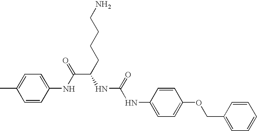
CC1=CC=C(NC(=O)C(CCCCN)NC(=O)NC2=CC=C(OCC3=CC=CC=C3)C=C2)C=C1
